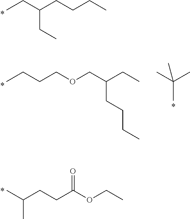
CCC(CCCC)CC.CC(CCC(OCC)=O)C.CCCCOCC(CC)CCCC.C(C)(C)(C)C
